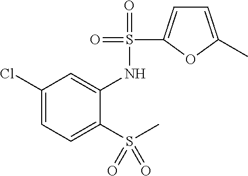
C1(Cl)=CC=C(S(C)(=O)=O)C(NS(=O)(=O)C2=CC=C(C)O2)=C1
